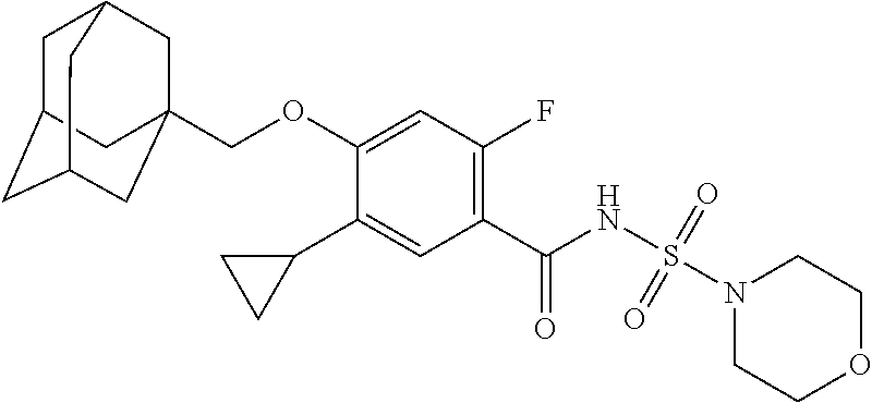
C1(C2CC2)=CC(C(NS(N2CCOCC2)(=O)=O)=O)=C(F)C=C1OCC12CC3CC(CC(C1)C3)C2
